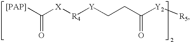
C([X][R4][Y]CCC([Y2][R5])=O)([[PAP]])=O
